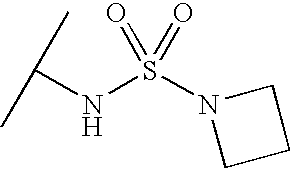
C(NS(N1CCC1)(=O)=O)(C)C
